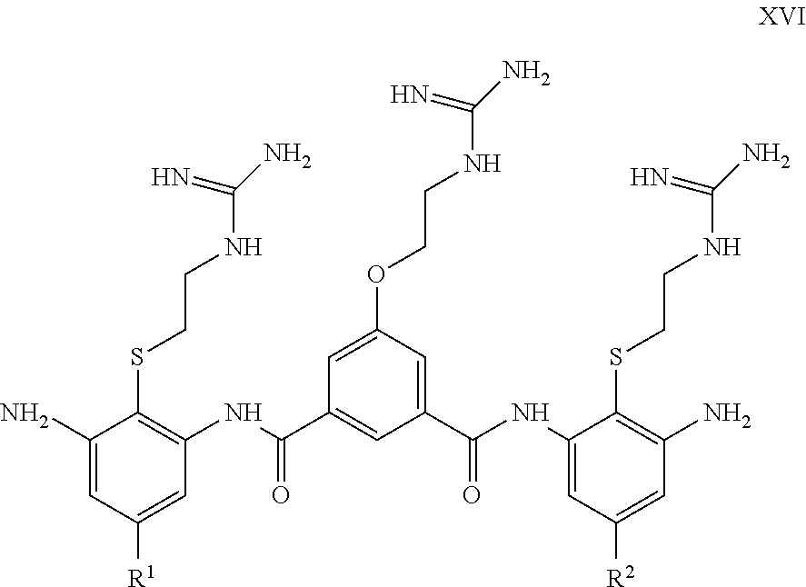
C1(N)=CC([R1])=CC(NC(C2=CC(C(NC3=CC([R2])=CC(N)=C3SCCNC(=N)N)=O)=CC(OCCNC(=N)N)=C2)=O)=C1SCCNC(=N)N
